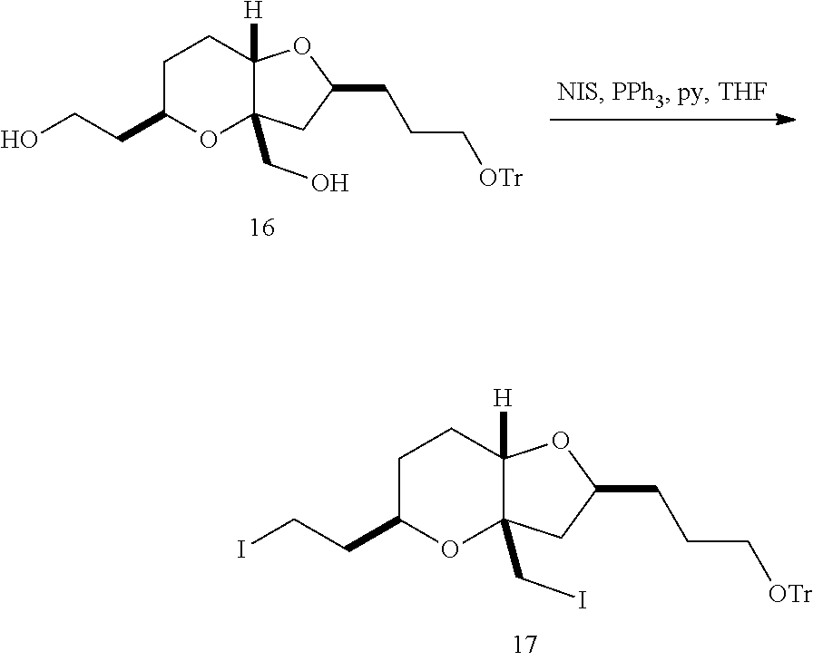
C1C(CCO)OC2(CO)C([H])(C1)OC(CCC[OTr])C2.C1C(CCI)OC2(CI)C([H])(C1)OC(CCC[OTr])C2
